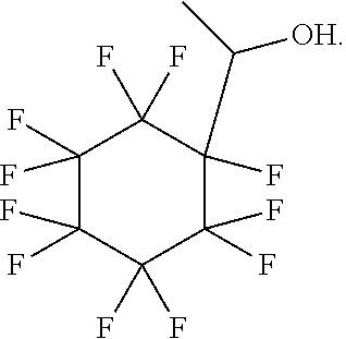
C1(C(C)[OH])(F)C(F)(F)C(F)(F)C(F)(F)C(F)(F)C1(F)F
